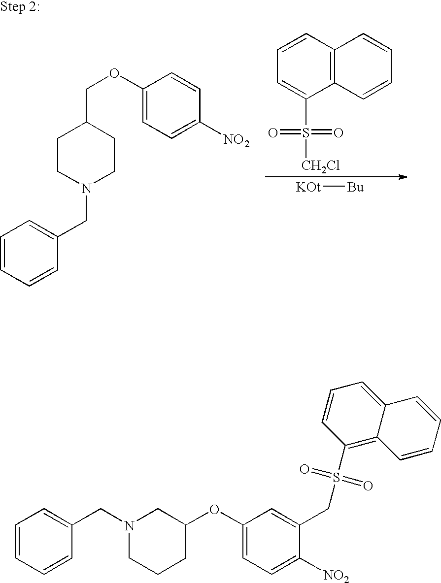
C12=C(C=CC=C1)C(S([CH2Cl])(=O)=O)=CC=C2.[KOt][Bu].C1(OCC2CCN(CC3=CC=CC=C3)CC2)=CC=C([NO2])C=C1.C1(OC2CN(CC3=CC=CC=C3)CCC2)=CC=C([NO2])C(CS(C2=C3C(=CC=C2)C=CC=C3)(=O)=O)=C1
